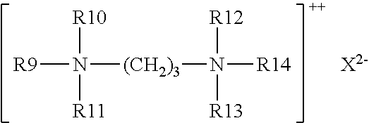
[R9]N([R10])([R11])[(CH2)3]N([R12])([R13])[R14].[X2-]
